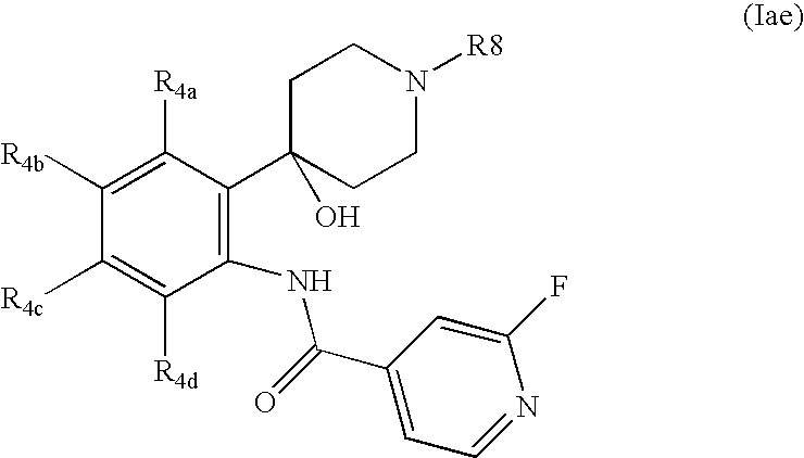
C1([R4b])=C([R4a])C(C2(O)CCN([R8])CC2)=C(NC(C2=CC=NC(F)=C2)=O)C([R4d])=C1[R4c]
